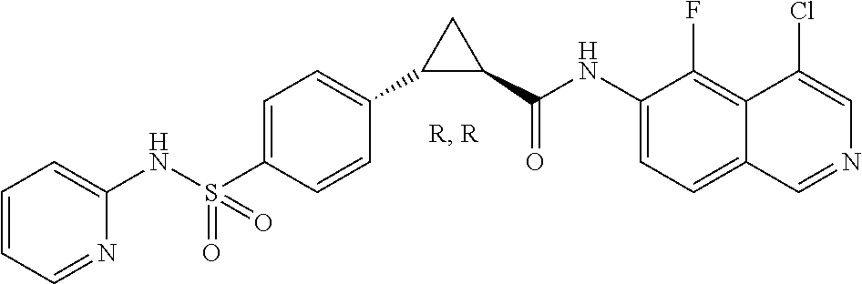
C1(NS(C2=CC=C(C3C(C(NC4=CC=C5C(=C4F)C(Cl)=CN=C5)=O)C3)C=C2)(=O)=O)=CC=CC=N1
